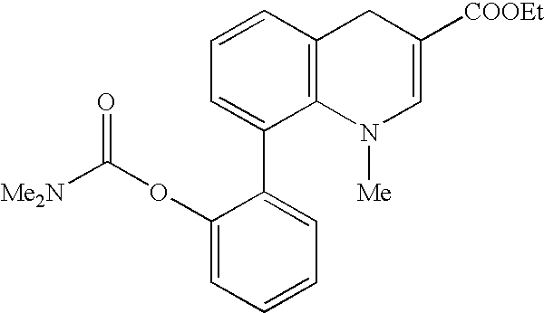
C12=C(C=CC=C1C1=CC=CC=C1OC([Me2N])=O)CC([COOEt])=CN2[Me]
